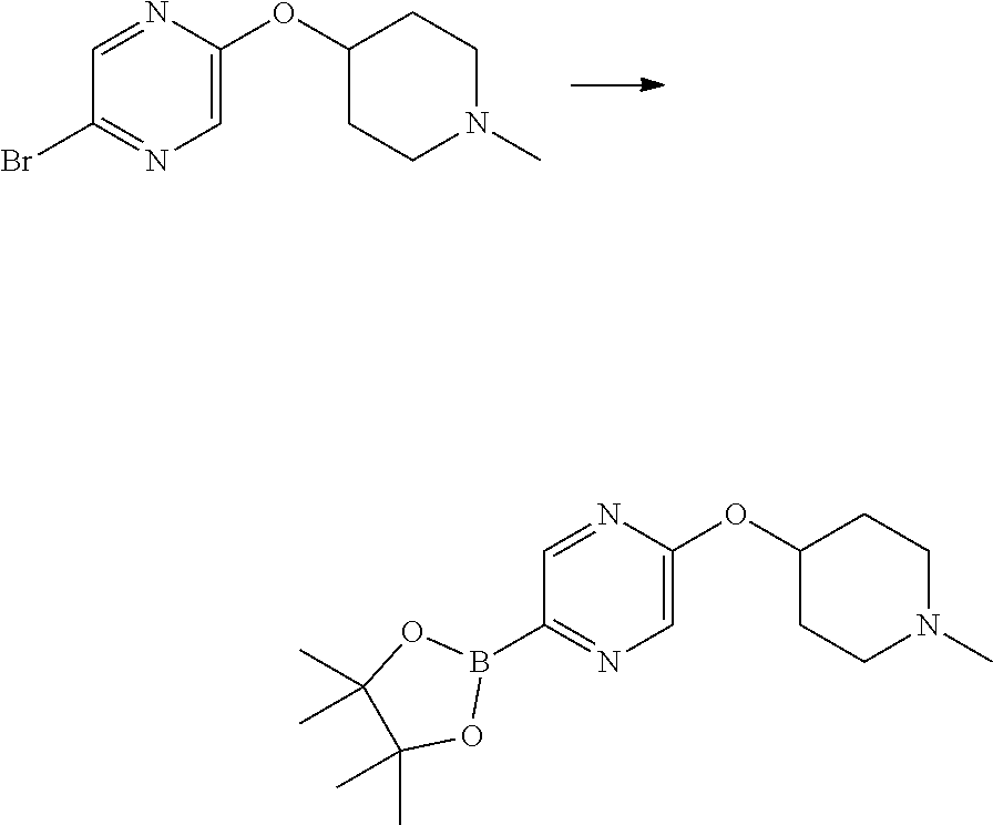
N1=CC(Br)=NC=C1OC1CCN(C)CC1.N1=CC(B2OC(C)(C)C(C)(C)O2)=NC=C1OC1CCN(C)CC1
